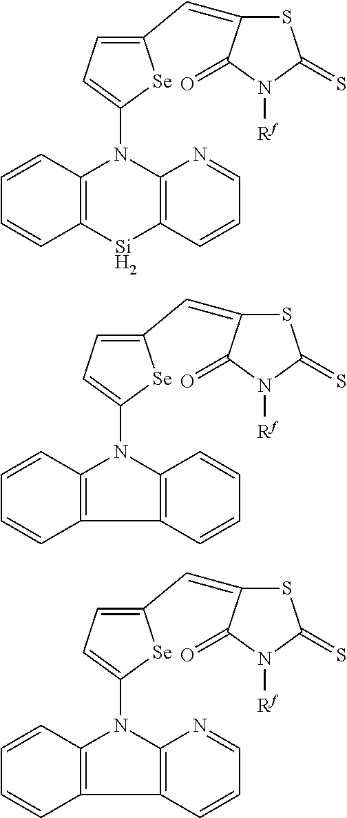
C12=C(C=CC=N1)[Si]C1=C(N2C2=CC=C(C=C3SC(=S)N([Rf])C3=O)[Se]2)C=CC=C1.C12=C(C=CC=C1)C1=C(N2C2=CC=C(C=C3SC(=S)N([Rf])C3=O)[Se]2)C=CC=C1.C12=C(C=CC=N1)C1=C(N2C2=CC=C(C=C3SC(=S)N([Rf])C3=O)[Se]2)C=CC=C1
